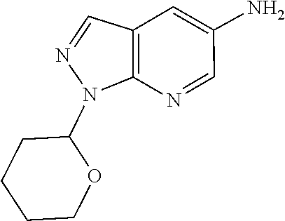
C1CCCOC1N1C2=C(C=N1)C=C(N)C=N2
